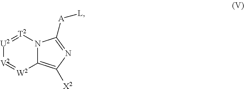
C12=C([X2])N=C([A][L])N1[T2]=[U2][V2]=[W2]2
